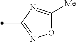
O1C([Me])=NC(C)=N1
